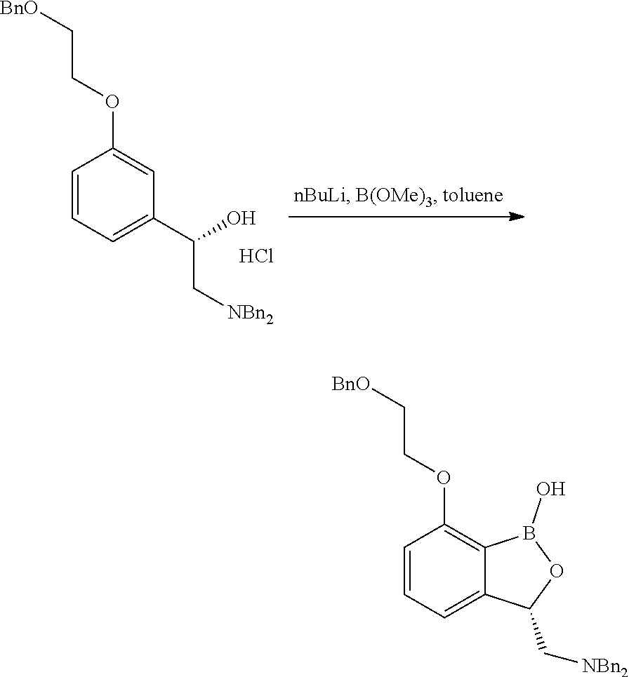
C1=CC=C2C(=C1OCC[BnO])B(O)OC2C[NBn2].C1=CC=C(C(O)C[NBn2])C=C1OCC[BnO].Cl
